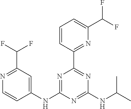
C1=CC(C2=NC(NC(C)C)=NC(NC3=CC(C(F)F)=NC=C3)=N2)=NC(C(F)F)=C1
